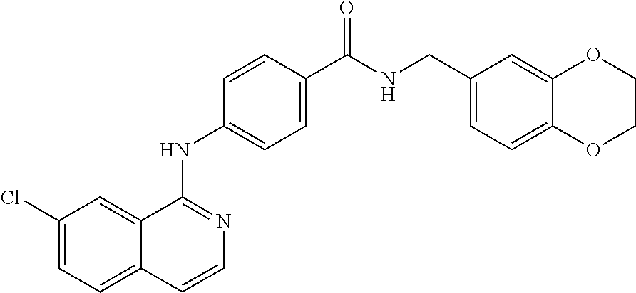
C1(Cl)=CC=C2C(=C1)C(NC1=CC=C(C(NCC3=CC=C4C(=C3)OCCO4)=O)C=C1)=NC=C2
